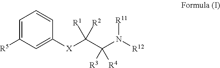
C1([R5])=CC=CC([X]C(C(N([R12])[R11])([R3])[R4])([R1])[R2])=C1
